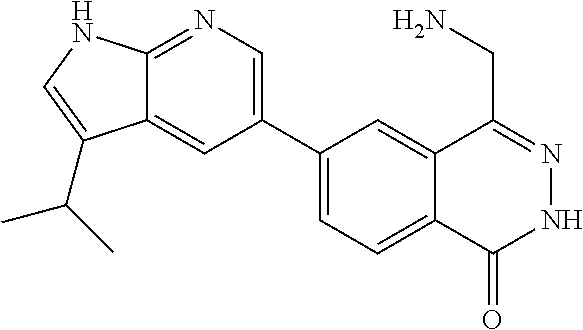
C1(C2=CN=C3C(=C2)C(C(C)C)=CN3)=CC=C2C(=C1)C(CN)=NNC2=O
